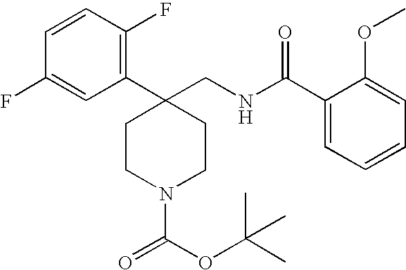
C1CC(C2=C(F)C=CC(F)=C2)(CNC(C2=CC=CC=C2OC)=O)CCN1C(=O)OC(C)(C)C
